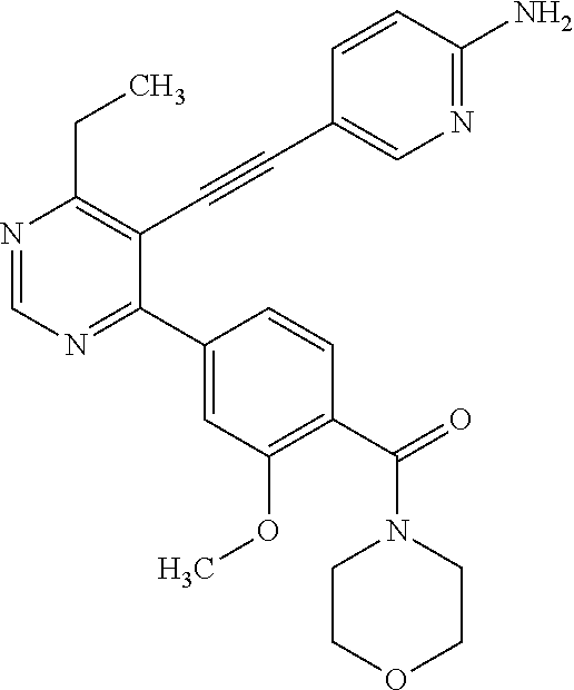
N1=CN=C(C2=CC(OC)=C(C(N3CCOCC3)=O)C=C2)C(C#CC2=CN=C(N)C=C2)=C1CC
